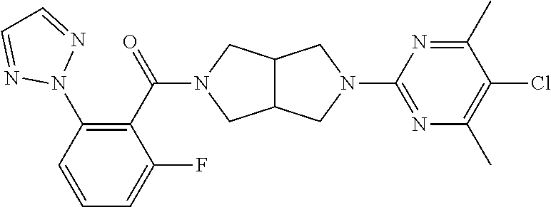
C1=CC(N2N=CC=N2)=C(C(=O)N2CC3C(C2)CN(C2=NC(C)=C(Cl)C(C)=N2)C3)C(F)=C1
